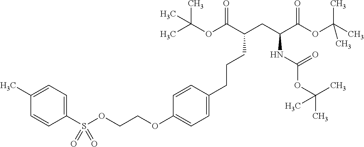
O(C1=CC=C(CCCC(CC(C(OC(C)(C)C)=O)NC(OC(C)(C)C)=O)C(OC(C)(C)C)=O)C=C1)CCOS(C1=CC=C(C)C=C1)(=O)=O
